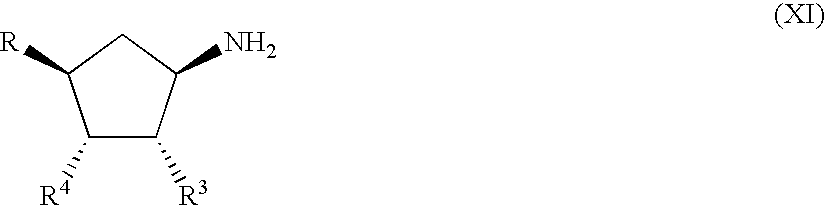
C1([R4])C([R3])C(N)CC1[R]
